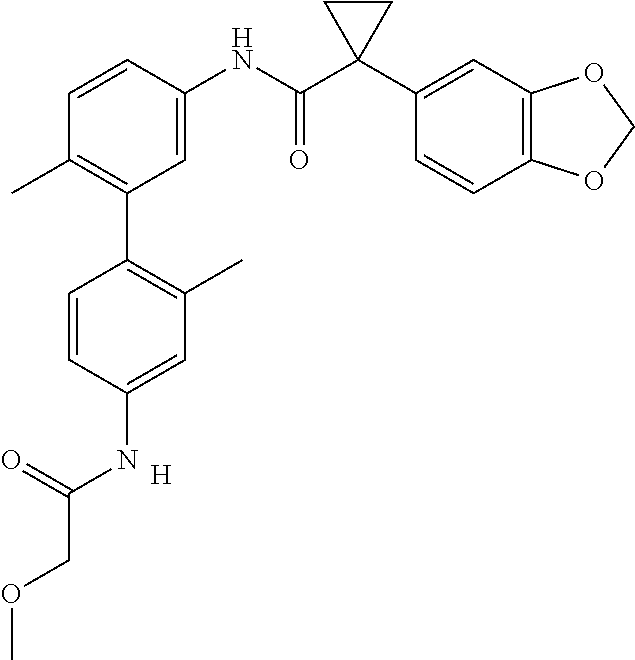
C1=C(NC(C2(C3=CC4=C(C=C3)OCO4)CC2)=O)C=CC(C)=C1C1=C(C)C=C(NC(COC)=O)C=C1.[H]
